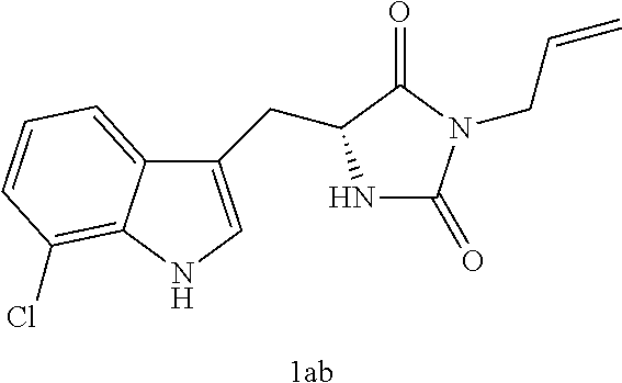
C12=CC=CC(Cl)=C1NC=C2CC1NC(=O)N(CC=C)C1=O.[1ab]
